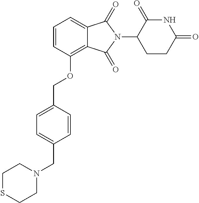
C1(OCC2=CC=C(CN3CCSCC3)C=C2)=C2C(=CC=C1)C(=O)N(C1CCC(=O)NC1=O)C2=O
